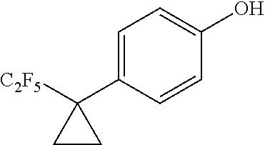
C1(C2=CC=C(O)C=C2)([C2F5])CC1
